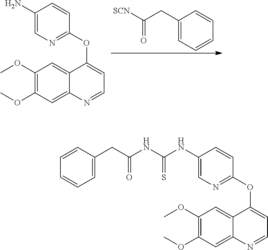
C1(CC([SCN])=O)=CC=CC=C1.C1(OC)=C(OC)C=C2C(=C1)C(OC1=NC=C(N)C=C1)=CC=N2.C1(OC)=C(OC)C=C2C(=C1)C(OC1=NC=C(NC(NC(CC3=CC=CC=C3)=O)=S)C=C1)=CC=N2
